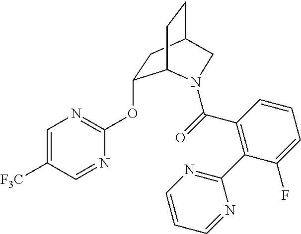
O(C1=NC=C([F3C])C=N1)C1CC2CCC1N(C(=O)C1=C(C3=NC=CC=N3)C(F)=CC=C1)C2
